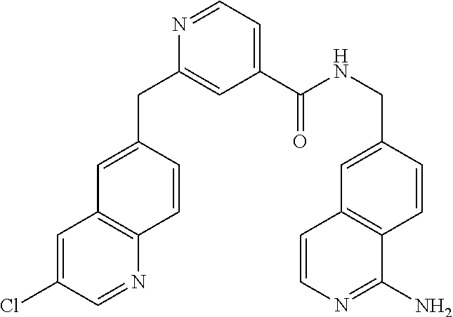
C1=C(CC2=CC(C(NCC3=CC4=C(C(N)=NC=C4)C=C3)=O)=CC=N2)C=CC2=C1C=C(Cl)C=N2
